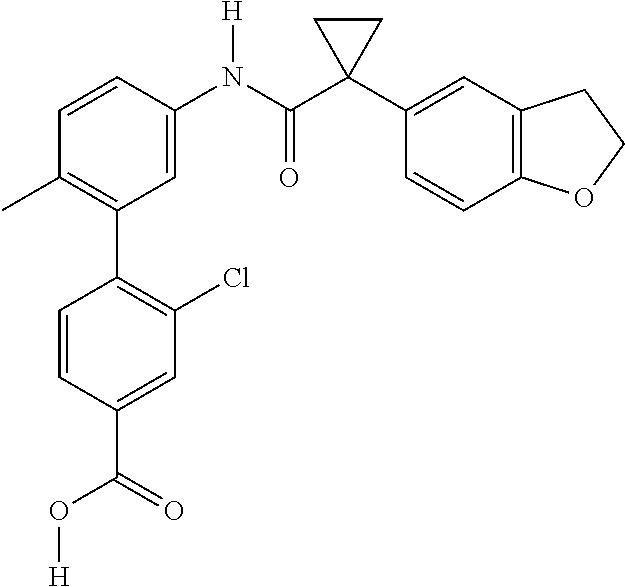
C1=C(N(C(C2(C3=CC4=C(C=C3)OCC4)CC2)=O)[H])C=CC(C)=C1C1=C(Cl)C=C(C(=O)O[H])C=C1
